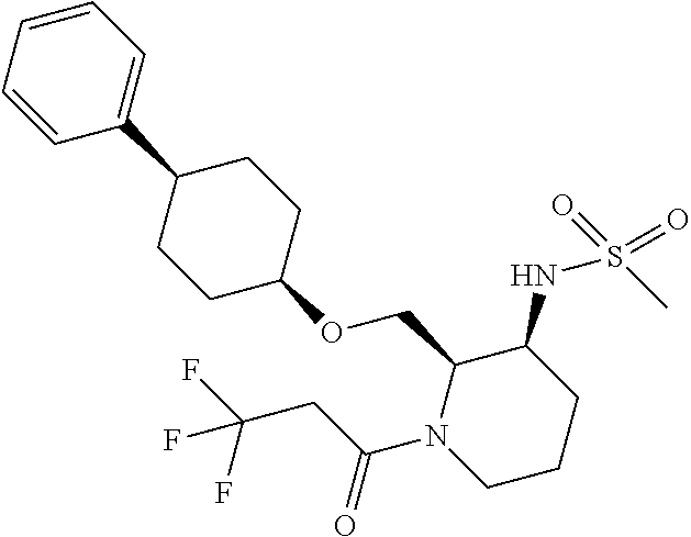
C1=CC=CC(C2CCC(OCC3N(C(=O)CC(F)(F)F)CCCC3NS(C)(=O)=O)CC2)=C1
